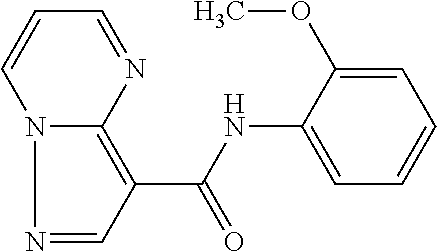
N1=CC(C(=O)NC2=CC=CC=C2OC)=C2N1C=CC=N2
